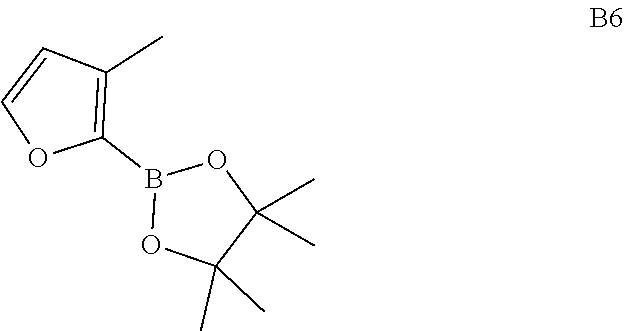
O1B(C2=C(C)C=CO2)OC(C)(C)C1(C)C
